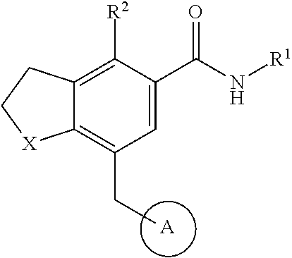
[A].C1=C(C(N[R1])=O)C([R2])=C2C(=C1CC)[X]CC2
